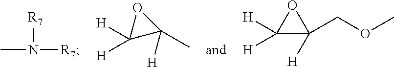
CN([R7])[R7].O1C([H])([H])C1([H])C.O1C([H])([H])C1([H])COC
